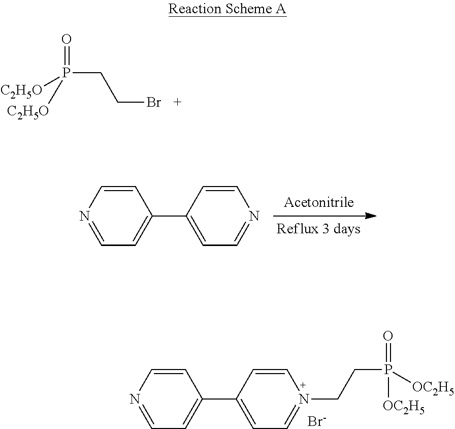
C1=CN=CC=C1C1=CC=NC=C1.C1=CN=CC=C1C1=CC=N(CCP(=O)([OC2H5])[OC2H5])C=C1.[Br-].[C2H5O]P(CCBr)(=O)[C2H5O]
